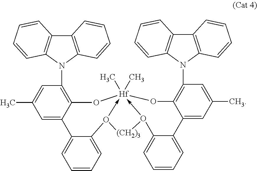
C1(N2C3=C(C=CC=C3)C3=C2C=CC=C3)=C2C(=CC(C)=C1)C1=CC=CC=C1O1->[Hf]3(C)(C)(-O([(CH2)3]1)C1=CC=CC=C1C1=CC(C)=CC(N4C5=C(C=CC=C5)C5=C4C=CC=C5)=C1O3)O2
